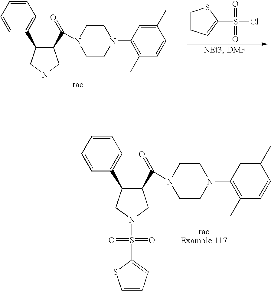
C1=CC(C2C(C(=O)N3CCN(C4=C(C)C=CC(C)=C4)CC3)CNC2)=CC=C1.C1=CC=C(S(Cl)(=O)=O)S1.C1=CC(C2C(C(=O)N3CCN(C4=C(C)C=CC(C)=C4)CC3)CN(S(=O)(=O)C3=CC=CS3)C2)=CC=C1
